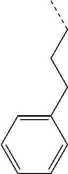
C(C)CCC1=CC=CC=C1
